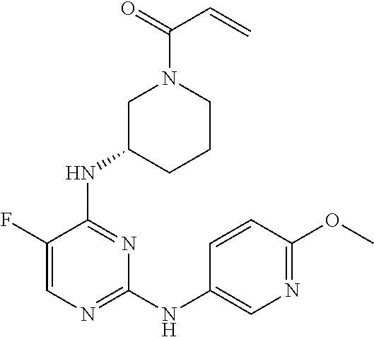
C1(F)=CN=C(NC2=CN=C(OC)C=C2)N=C1NC1CCCN(C(=O)C=C)C1
